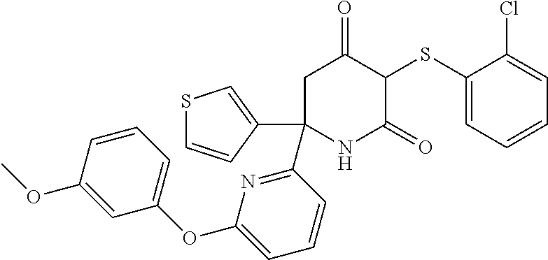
C1(SC2C(=O)CC(C3=NC(OC4=CC=CC(OC)=C4)=CC=C3)(C3=CSC=C3)NC2=O)=CC=CC=C1Cl
